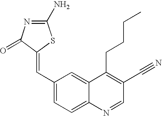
C1(C=C2SC(N)=NC2=O)=CC=C2C(=C1)C(CCCC)=C(C#N)C=N2
